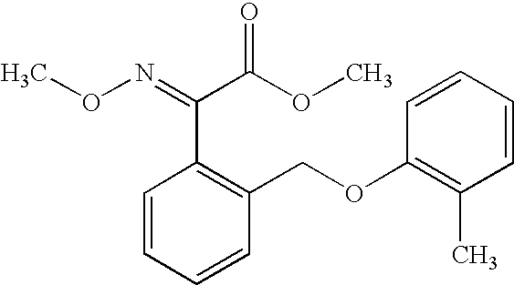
C1=CC=CC(C)=C1OCC1=C(C(C(OC)=O)=NOC)C=CC=C1
